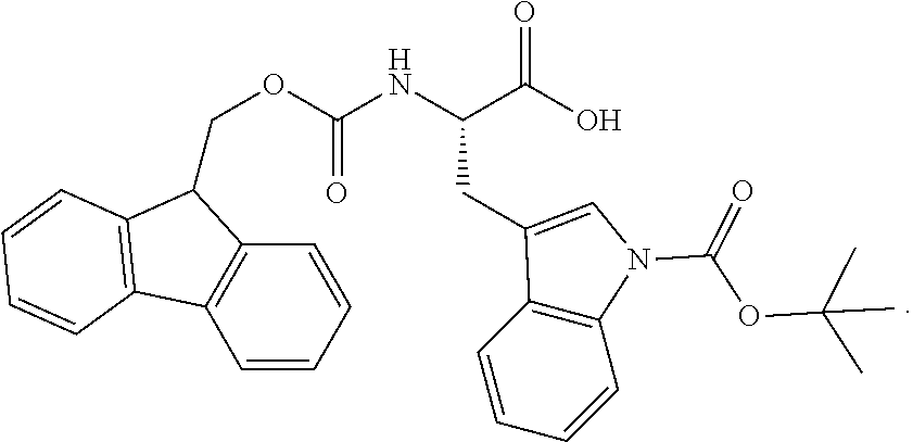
C1=CC=CC2=C1C1=C(C2COC(=O)NC(CC2=CN(C(=O)OC(C)(C)C)C3=C2C=CC=C3)C(=O)O)C=CC=C1
